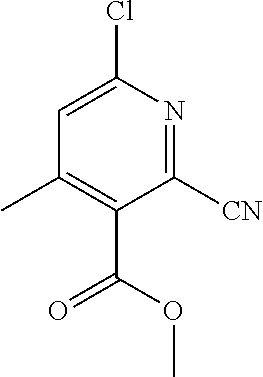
C1(C)=C(C(=O)OC)C([CN])=NC(Cl)=C1
